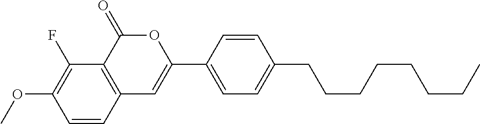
C1=CC2=C(C(F)=C1OC)C(=O)OC(C1=CC=C(CCCCCCCC)C=C1)=C2
